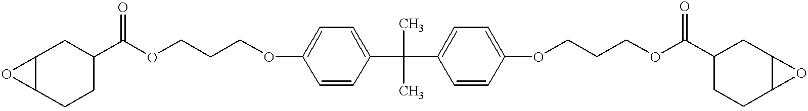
O1C2C1CC(C(OCCCOC1=CC=C(C(C)(C)C3=CC=C(OCCCOC(C4CCC5C(C4)O5)=O)C=C3)C=C1)=O)CC2
